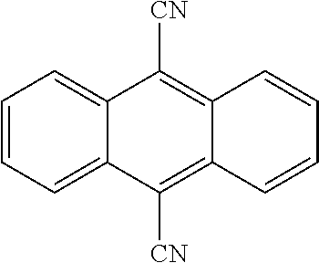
C1=CC=C2C(=C1)C([CN])=C1C(=C2[CN])C=CC=C1
